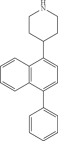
C12=C(C(C3CCNCC3)=CC=C1C1=CC=CC=C1)C=CC=C2
